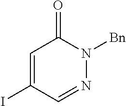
C1=C(I)C=NN([Bn])C1=O
